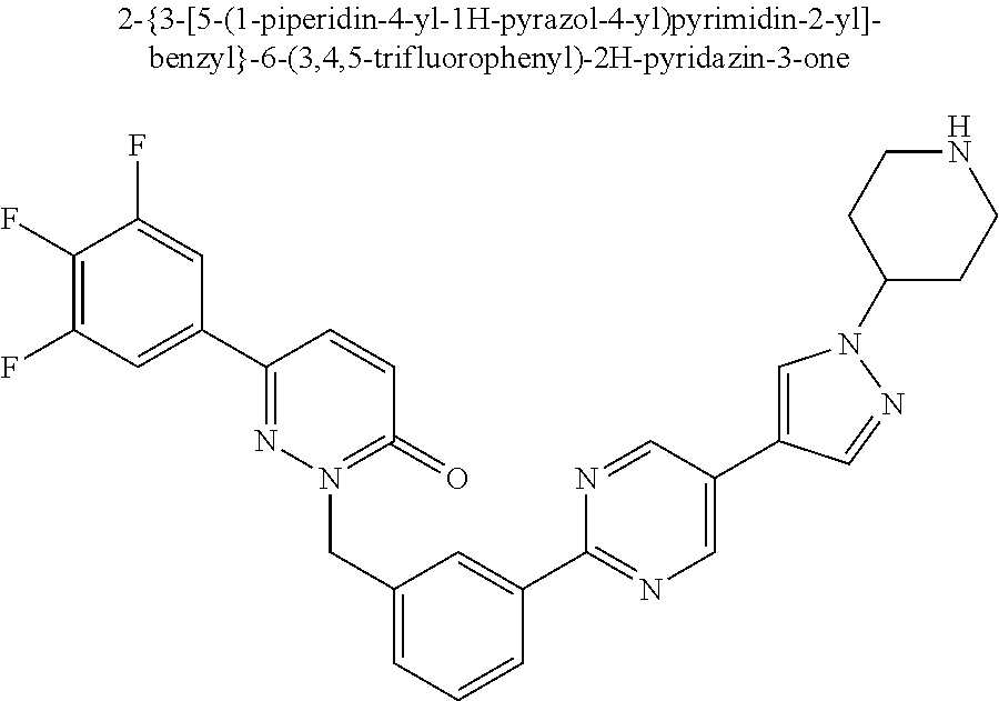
C1(F)=C(F)C=C(C2=NN(CC3=CC=CC(C4=NC=C(C5=CN(C6CCNCC6)N=C5)C=N4)=C3)=C(=O)C=C2)C=C1F
